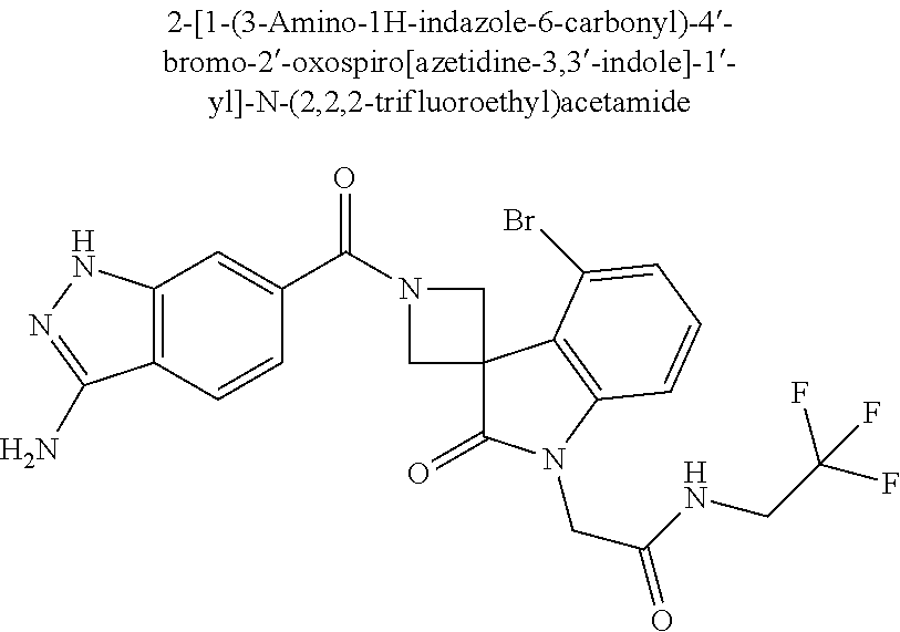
C12=C(C=CC(C(N3CC4(C3)C(=O)N(CC(=O)NCC(F)(F)F)C3=C4C(Br)=CC=C3)=O)=C1)C(N)=NN2
